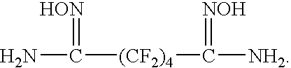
NC([(CF2)4]C([NH2])=[NOH])=[HON]
